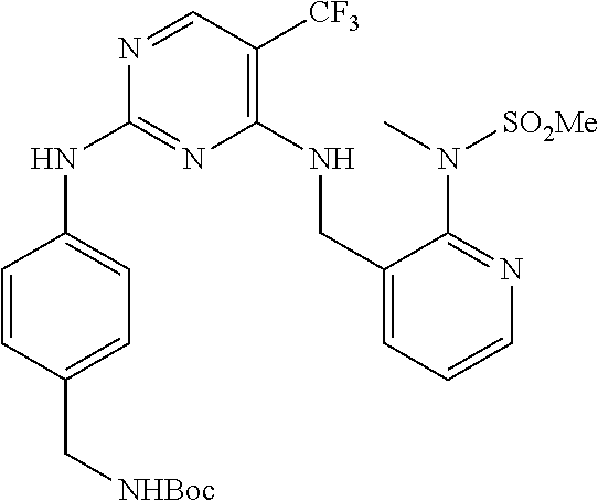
C1=CC(C[NHBoc])=CC=C1NC1=NC(NCC2=CC=CN=C2N([SO2Me])C)=C([CF3])C=N1
